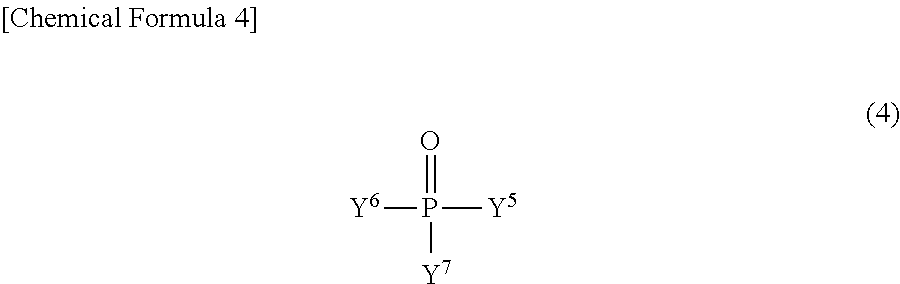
[Y6]P(=O)([Y5])[Y7]
